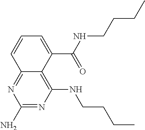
C1(N)=NC(NCCCC)=C2C(=N1)C=CC=C2C(NCCCC)=O
